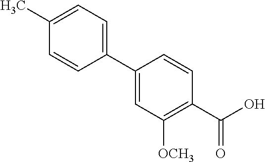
C1(C)=CC=C(C2=CC([OCH3])=C(C(O)=O)C=C2)C=C1
